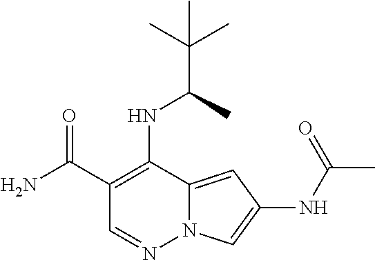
C1(C(=O)N)=C(NC(C)C(C)(C)C)C2=CC(NC(C)=O)=CN2N=C1
